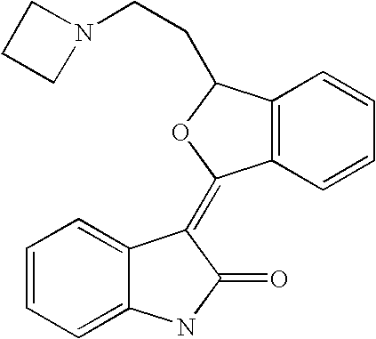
C12=C(C=CC=C1)C(CCN1CCC1)OC2=C1C2=CC=CC=C2NC1=O
